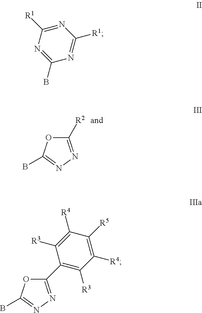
[R2]C1=NN=C(B)O1.N1=C([R1])N=C(B)N=C1[R1].C1([R4])=C([R3])C(C2=NN=C(B)O2)=C([R3])C([R4])=C1[R5]
